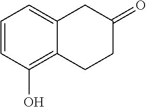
C1=CC(O)=C2C(=C1)CC(=O)CC2
